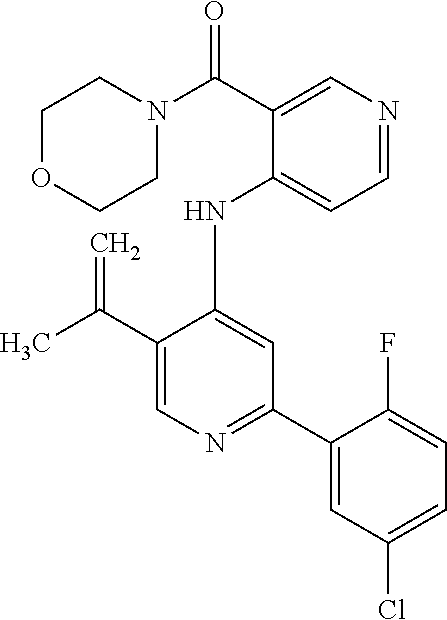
C1(NC2=CC(C3=CC(Cl)=CC=C3F)=NC=C2C(C)=C)=CC=NC=C1C(N1CCOCC1)=O
